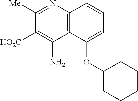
C12=C(N=C([Me])C([HO2C])=C1N)C=CC=C2OC1CCCCC1
